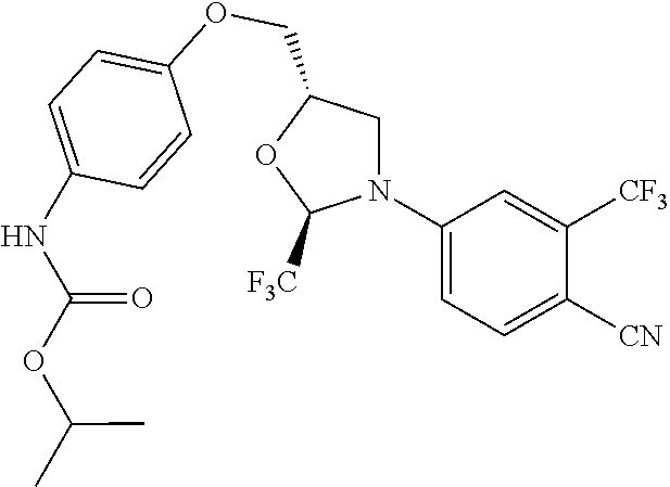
C1(N2CC(COC3=CC=C(NC(OC(C)C)=O)C=C3)OC2[F3C])=CC=C([CN])C([CF3])=C1
